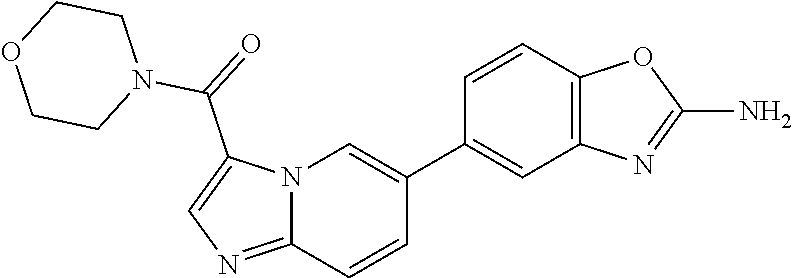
N12C(=NC=C1C(=O)N1CCOCC1)C=CC(C1=CC3=C(C=C1)OC(N)=N3)=C2
